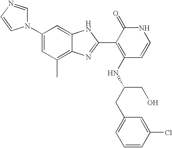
C1(N2C=NC=C2)=CC(C)=C2C(=C1)NC(C1=C(NC(CC3=CC=CC(Cl)=C3)CO)C=CNC1=O)=N2
